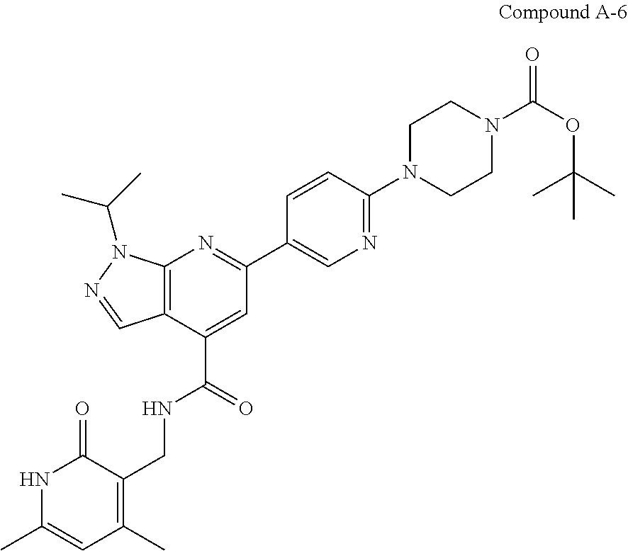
C12=C(C(C(=O)NCC3=C(C)C=C(C)NC3=O)=CC(C3=CN=C(N4CCN(C(OC(C)(C)C)=O)CC4)C=C3)=N1)C=NN2C(C)C
